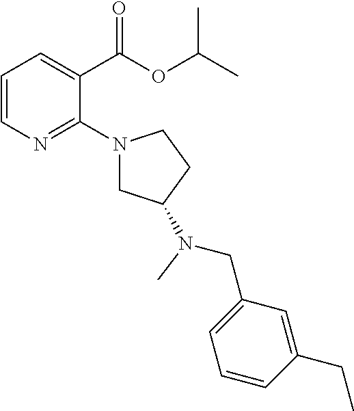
C1=CN=C(N2CC(N(CC3=CC=CC(CC)=C3)C)CC2)C(C(OC(C)C)=O)=C1
